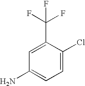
C1(C(F)(F)F)=CC(N)=CC=C1Cl
